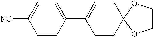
C1=CC(C2=CCC3(CC2)OCCO3)=CC=C1[NC]
